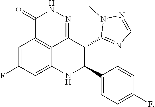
C1=C(F)C=C2C3=C1C(=O)NN=C3C(C1=NC=NN1C)C(C1=CC=C(F)C=C1)N2
